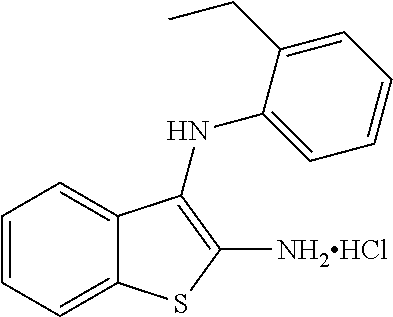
C1=CC=C(CC)C(NC2=C([NH2HCl])SC3=CC=CC=C32)=C1
